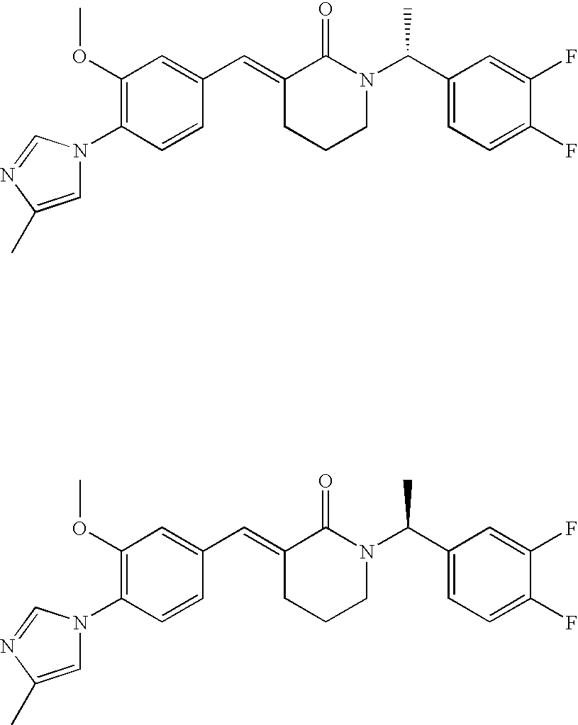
C1=CC(N2C=C(C)N=C2)=C(OC)C=C1C=C1CCCN(C(C2=CC=C(F)C(F)=C2)C)C1=O.C1=CC(N2C=C(C)N=C2)=C(OC)C=C1C=C1CCCN(C(C2=CC=C(F)C(F)=C2)C)C1=O
